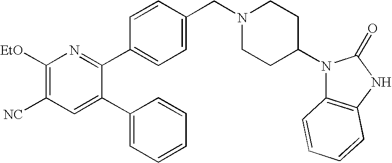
C1([EtO])=C([NC])C=C(C2=CC=CC=C2)C(C2=CC=C(CN3CCC(N4C5=C(NC4=O)C=CC=C5)CC3)C=C2)=N1
